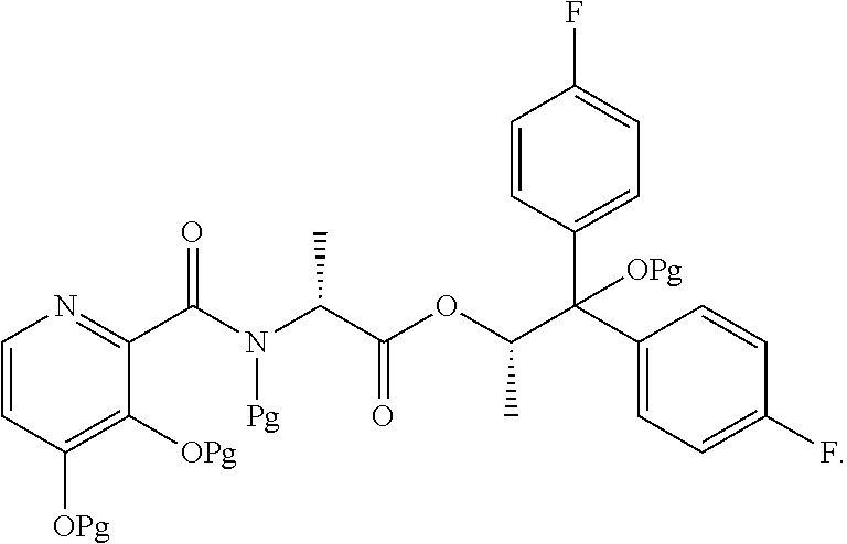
C1=CC([OPg])=C([OPg])C(C(N(C(C(=O)OC(C)C(C2=CC=C(F)C=C2)(C2=CC=C(F)C=C2)[OPg])C)[Pg])=O)=N1
